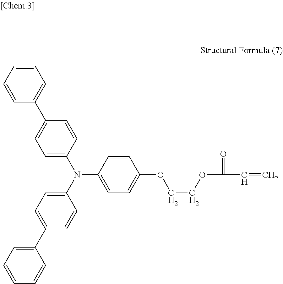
C1=CC=CC(C2=CC=C(N(C3=CC=C(C4=CC=CC=C4)C=C3)C3=CC=C(OCCOC(=O)C=C)C=C3)C=C2)=C1
